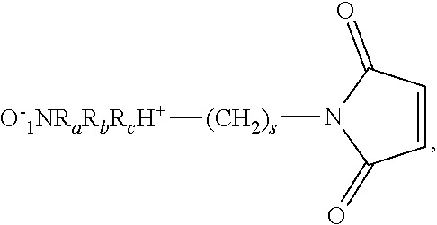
[(CH2)s](N1C(=O)C=CC1=O)[O-1NRaRbRcH+]
